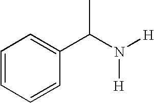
C1=CC=CC(C(N([H])[H])C)=C1
